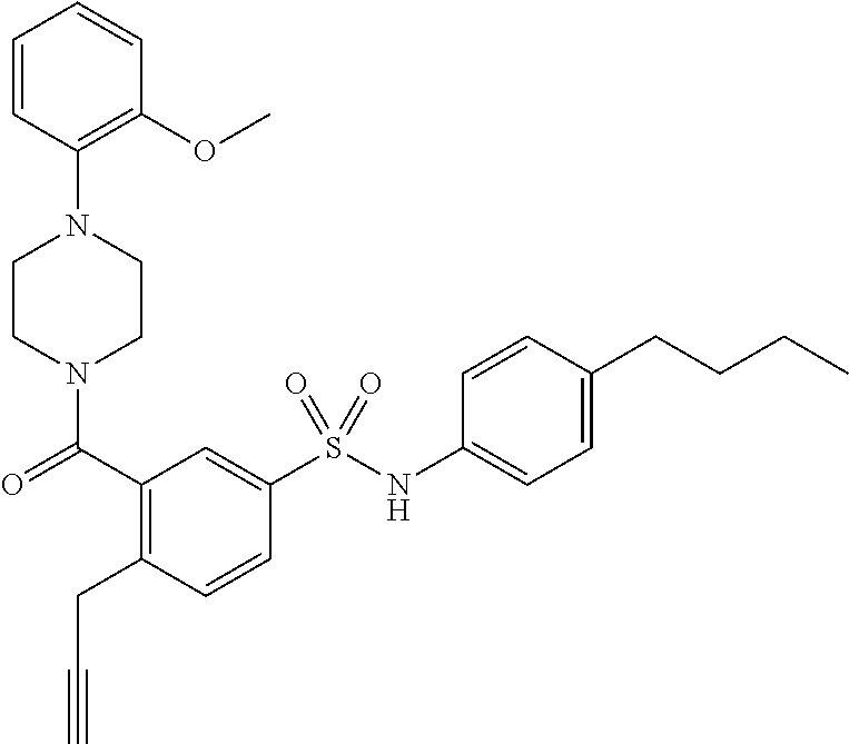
C1CN(C(=O)C2=C(CC#C)C=CC(S(NC3=CC=C(CCCC)C=C3)(=O)=O)=C2)CCN1C1=C(OC)C=CC=C1
